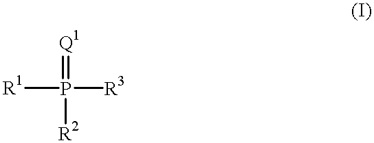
P([R3])([R1])(=[Q1])[R2]
